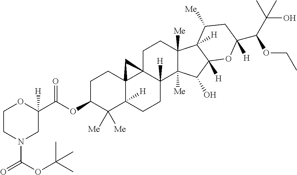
O(C1C([Me])([Me])C2([H])C3(CC1)C1(C([H])(CC2)C2([Me])C([Me])(CC1)C1([H])C([H])(C2O)OC(C(C(C)(O)C)OCC)([H])CC1[Me])C3)C(=O)C1([H])OCCN(C(OC(C)(C)C)=O)C1
